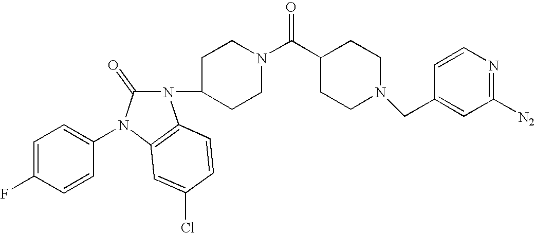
N1(C2CCN(C(=O)C3CCN(CC4=CC([N2])=NC=C4)CC3)CC2)C(=O)N(C2=CC=C(F)C=C2)C2=C1C=CC(Cl)=C2
